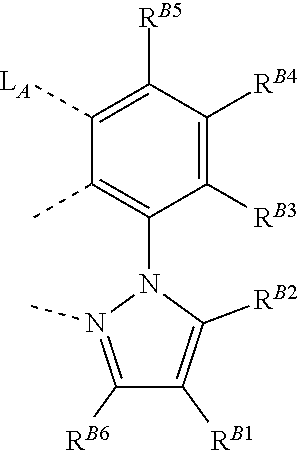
[RB6]C1=N(C)N(C2=C(C)C([LA])=C([RB5])C([RB4])=C2[RB3])C([RB2])=C1[RB1]
